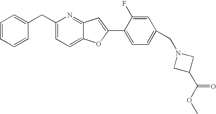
C1=CC=CC(CC2=CC=C3C(=N2)C=C(C2=CC=C(CN4CC(C(OC)=O)C4)C=C2F)O3)=C1
